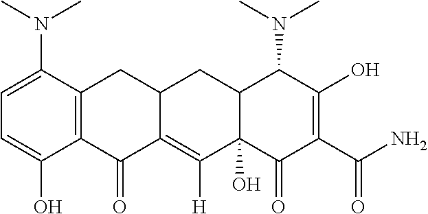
C1=C(N(C)C)C2=C(C(O)=C1)C(=O)C1=C([H])C3(O)C(CC1C2)C(N(C)C)C(O)=C(C(N)=O)C3=O
